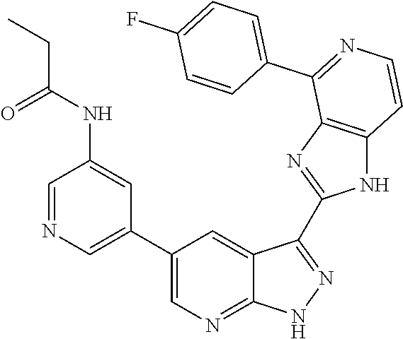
C1=NC=C(C2=CN=C3C(=C2)C(C2=NC4=C(N2)C=CN=C4C2=CC=C(F)C=C2)=NN3)C=C1NC(CC)=O
